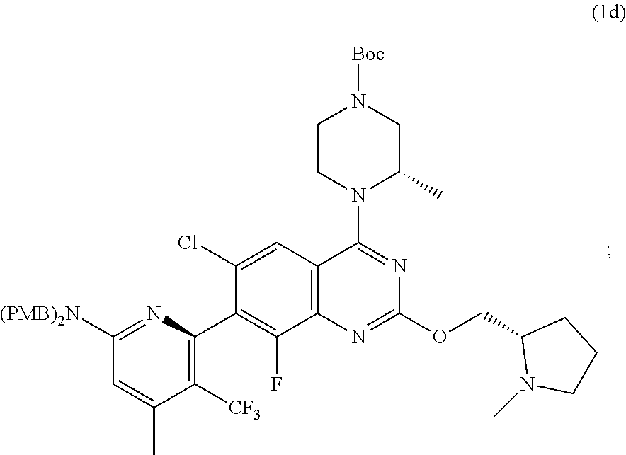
C1(Cl)=CC2=C(C(F)=C1C1=C([CF3])C(C)=CC([(PMB)2N])=N1)N=C(OCC1N(C)CCC1)N=C2N1C(C)CN([Boc])CC1
